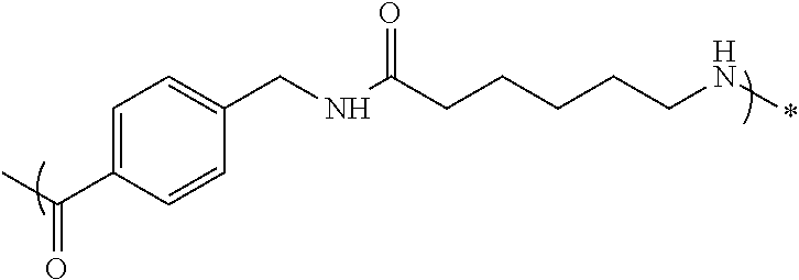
CC(C1=CC=C(CNC(CCCCCN*)=O)C=C1)=O
